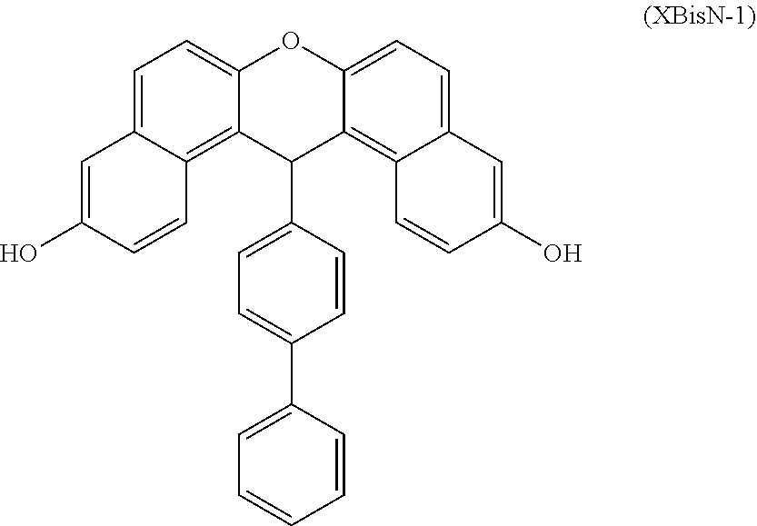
C12=CC=C3C(=C1C(C1=CC=C(C4=CC=CC=C4)C=C1)C1=C4C(=CC=C1O2)C=C(O)C=C4)C=CC(O)=C3
